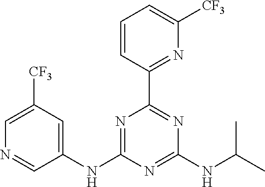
C1=CC(C2=NC(NC(C)C)=NC(NC3=CC([CF3])=CN=C3)=N2)=NC([CF3])=C1
